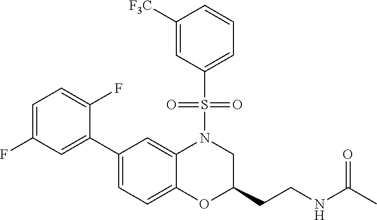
C1=C(F)C=C(C2=CC=C3C(=C2)N(S(C2=CC=CC([F3C])=C2)(=O)=O)CC(CCNC(C)=O)O3)C(F)=C1
